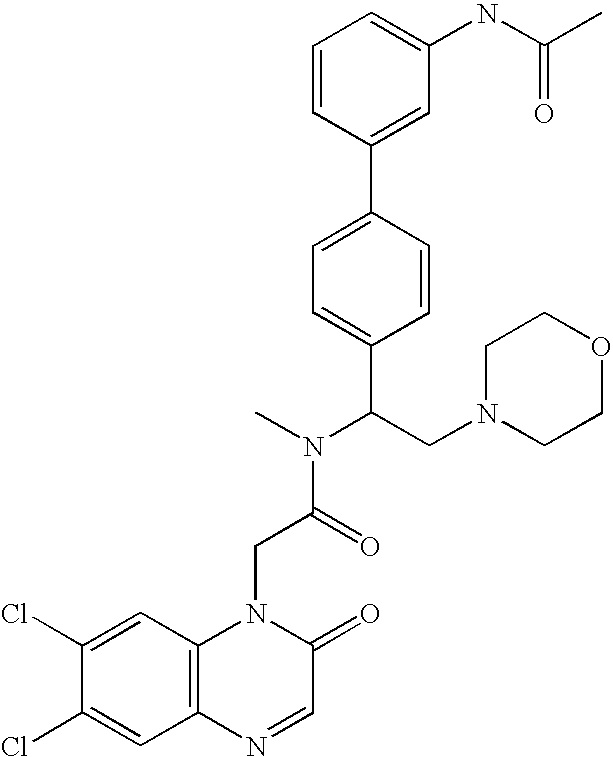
C(C(N(C)C(CN1CCOCC1)C1=CC=C(C2=CC(NC(C)=O)=CC=C2)C=C1)=O)N1C2=C(C=C(Cl)C(Cl)=C2)N=CC1=O
